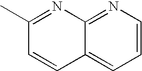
C1(C)=NC2=NC=CC=C2C=C1
